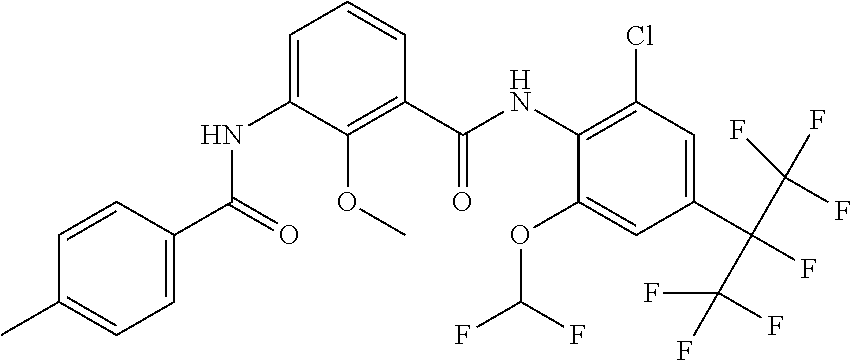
C1(OC(F)F)=CC(C(F)(C(F)(F)F)C(F)(F)F)=CC(Cl)=C1NC(C1=C(OC)C(NC(C2=CC=C(C)C=C2)=O)=CC=C1)=O
